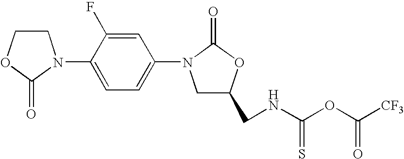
C1COC(=O)N1C1=CC=C(N2CC(CNC(OC([CF3])=O)=S)OC2=O)C=C1F
